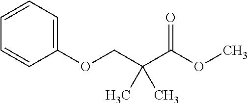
C1(OCC(C(OC)=O)(C)C)=CC=CC=C1
